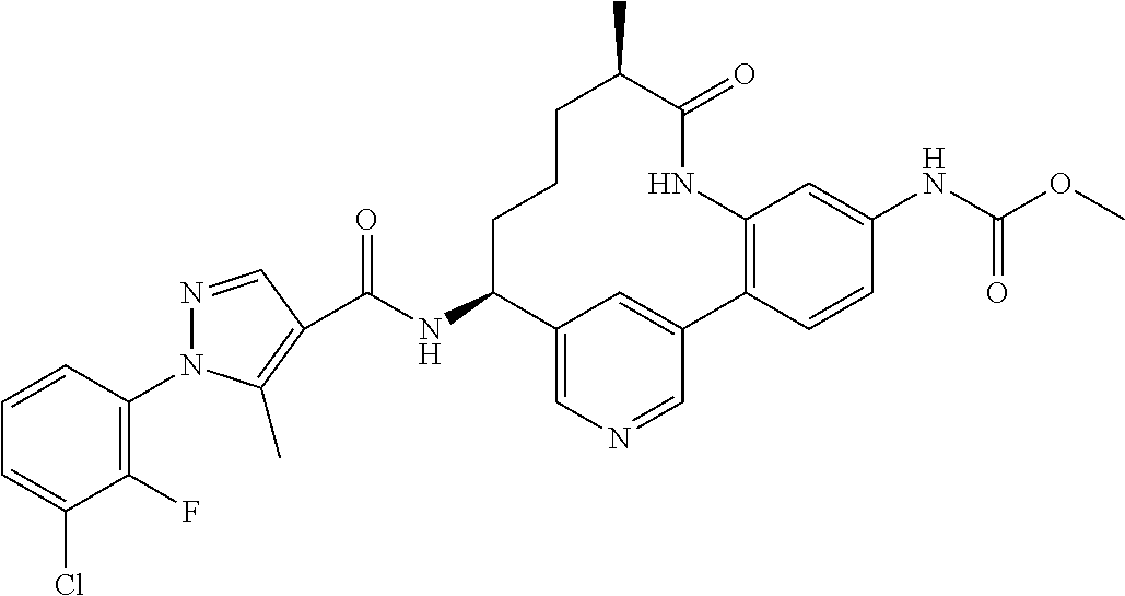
C1(F)=C(N2N=CC(C(NC3CCCC(C)C(=O)NC4=C(C5=CC3=CN=C5)C=CC(NC(OC)=O)=C4)=O)=C2C)C=CC=C1Cl
